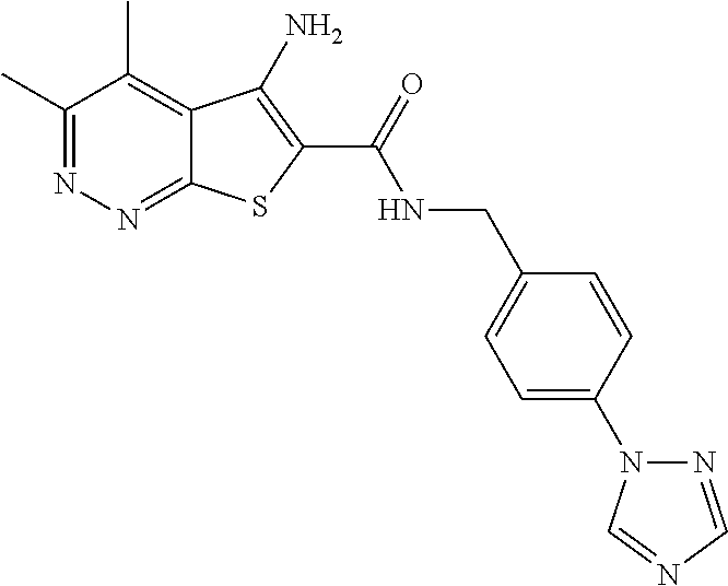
C1(C)=NN=C2C(=C1C)C(N)=C(C(=O)NCC1=CC=C(N3N=CN=C3)C=C1)S2
